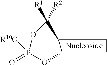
P(OC)(OC(C)([R1])[R2])(=O)[R10O]
